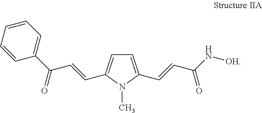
C1=C(C=CC(N[OH])=O)N(C)C(C=CC(C2=CC=CC=C2)=O)=C1
